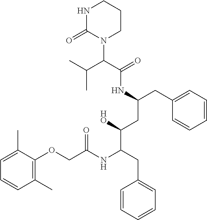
N1C(=O)N(C(C(=O)NC(CC([HO])C(NC(COC2=C(C)C=CC=C2C)=O)CC2=CC=CC=C2)CC2=CC=CC=C2)C(C)C)CCC1
